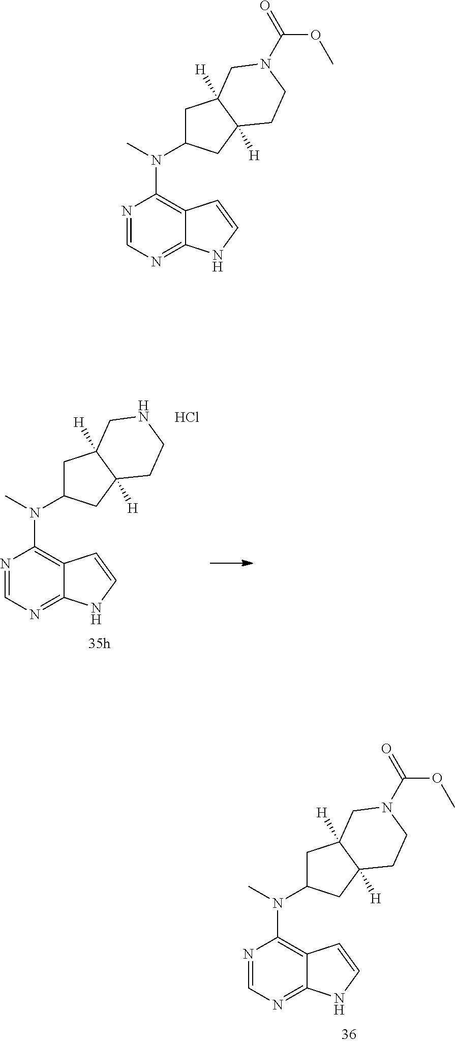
N1=CN=C2C(=C1N(C)C1CC3([H])C([H])(C1)CCNC3)C=CN2.Cl.N1=CN=C2C(=C1N(C)C1CC3([H])C([H])(C1)CCN(C(=O)OC)C3)C=CN2.N1=CN=C2C(=C1N(C)C1CC3([H])C([H])(C1)CCN(C(=O)OC)C3)C=CN2
